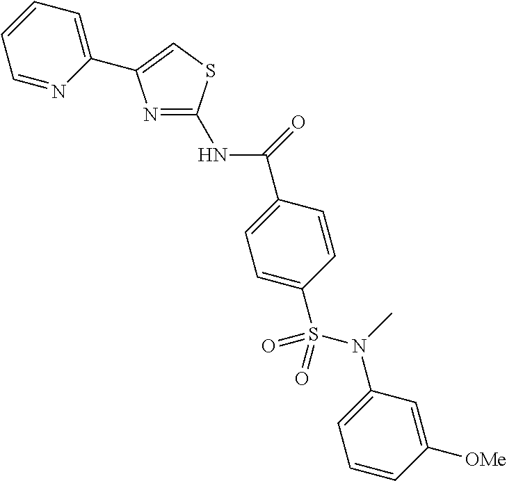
C(C1=CC=C(S(N(C2=CC=CC([OMe])=C2)C)(=O)=O)C=C1)(=O)NC1=NC(C2=CC=CC=N2)=CS1
